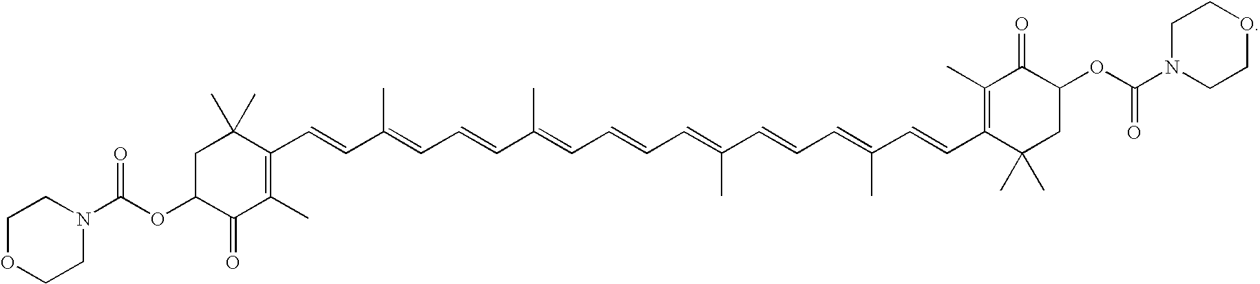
C1C(OC(N2CCOCC2)=O)C(=O)C(C)=C(C=CC(=CC=CC(=CC=CC=C(C=CC=C(C=CC2=C(C)C(=O)C(OC(N3CCOCC3)=O)CC2(C)C)C)C)C)C)C1(C)C
